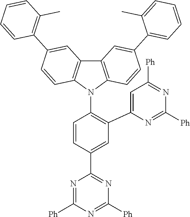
C1=C(C2=NC([Ph])=NC([Ph])=N2)C=CC(N2C3=C(C4=C2C=CC(C2=C(C)C=CC=C2)=C4)C=C(C2=CC=CC=C2C)C=C3)=C1C1=CC([Ph])=NC([Ph])=N1
